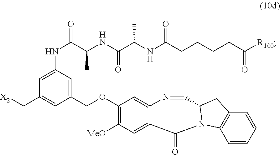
C(OC1=C([MeO])C=C2C(=C1)N=CC1N(C2=O)C2=C(C=CC=C2)C1)C1=CC(NC(C(NC(C(NC(CCCCC([R100])=O)=O)C)=O)C)=O)=CC(C[X2])=C1
